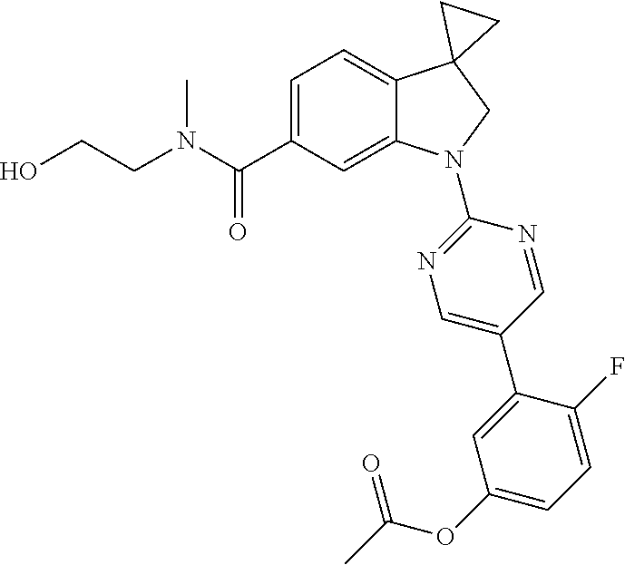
N(C(C1=CC=C2C(=C1)N(C1=NC=C(C3=CC(OC(=O)C)=CC=C3F)C=N1)CC21CC1)=O)(C)CCO
